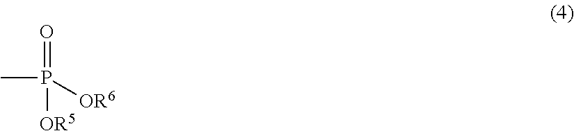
CP([OR5])(=O)[OR6]
